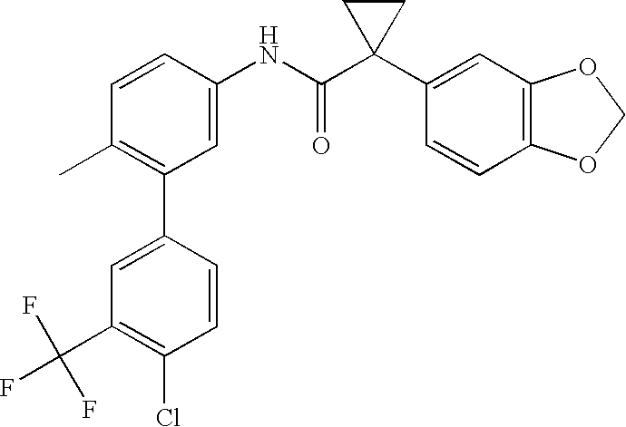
C1(NC(C2(C3=CC4=C(C=C3)OCO4)CC2)=O)=CC(C2=CC(C(F)(F)F)=C(Cl)C=C2)=C(C)C=C1
